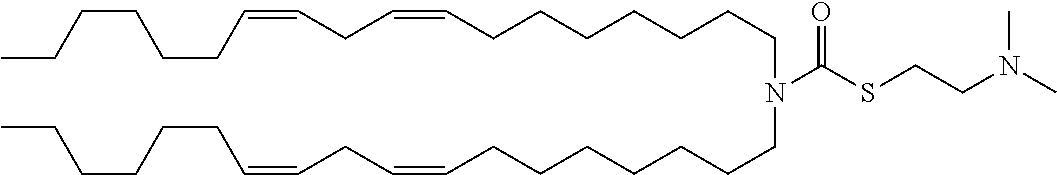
N(C(SCCN(C)C)=O)(CCCCCCCC=CCC=CCCCCCC)CCCCCCCC=CCC=CCCCCCC
